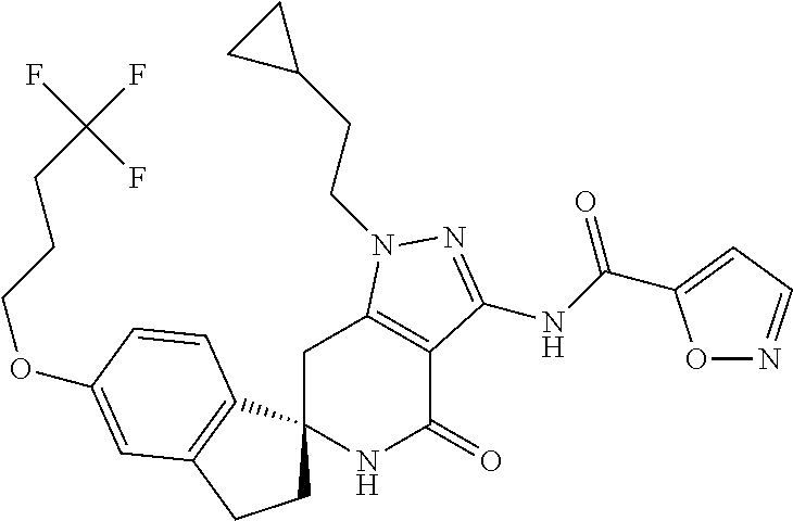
C1C2(C3=C(C1)C=C(OCCCC(F)(F)F)C=C3)NC(=O)C1=C(C2)N(CCC2CC2)N=C1NC(=O)C1=CC=NO1
